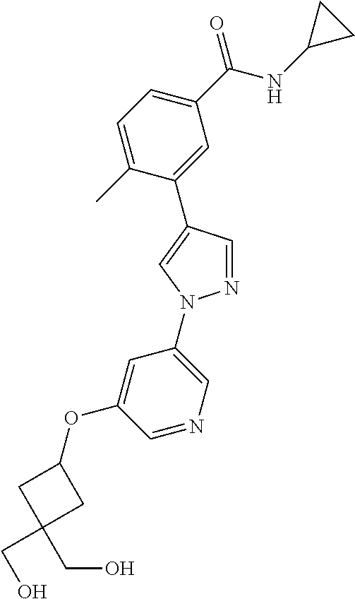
C1(C(NC2CC2)=O)=CC=C(C)C(C2=CN(C3=CN=CC(OC4CC(CO)(CO)C4)=C3)N=C2)=C1
